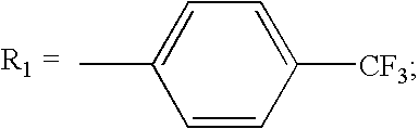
C1=C(C)C=CC([CF3])=C1
